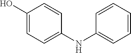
C1(O)=CC=C(NC2=CC=CC=C2)C=C1
